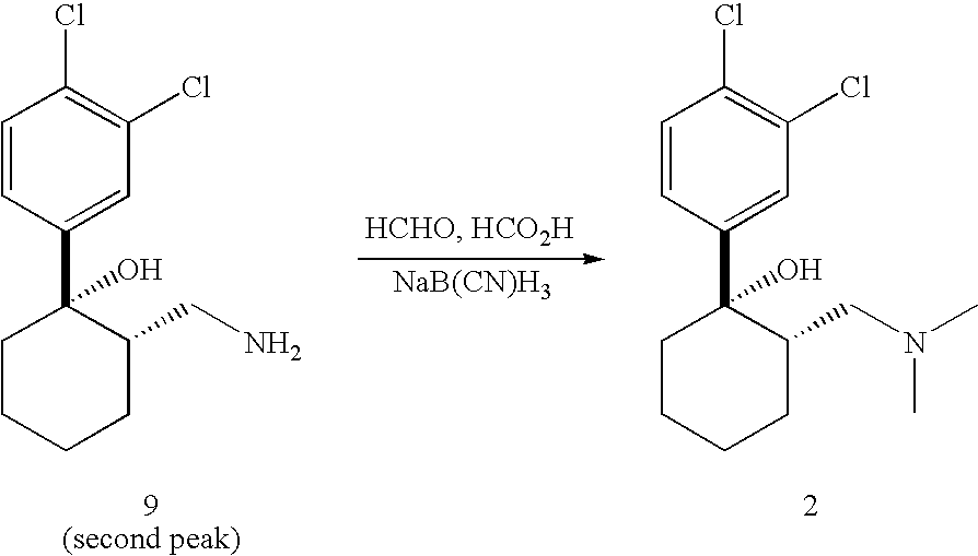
C1=CC(C2(O)CCCCC2CN(C)C)=CC(Cl)=C1Cl.C1=CC(C2(O)CCCCC2CN)=CC(Cl)=C1Cl.[NaB(CN)H3]
